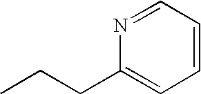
C1=CC=NC(CCC)=C1
